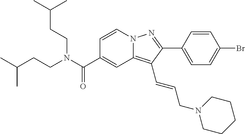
C1=CN2C(=C(C=CCN3CCCCC3)C(C3=CC=C(Br)C=C3)=N2)C=C1C(N(CCC(C)C)CCC(C)C)=O
